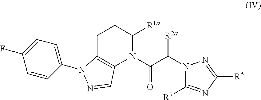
C1=CC(N2C3=C(N(C(C(N4C([R7])=NC([R5])=N4)[R2a])=O)C([R1a])CC3)C=N2)=CC=C1F
